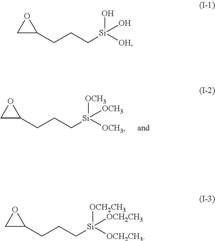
C1C(CCC[Si]([OCH3])([OCH3])[OCH3])O1.C1C(CCC[Si]([OH])(O)O)O1.C1C(CCC[Si]([OCH2CH3])([OCH2CH3])[OCH2CH3])O1
